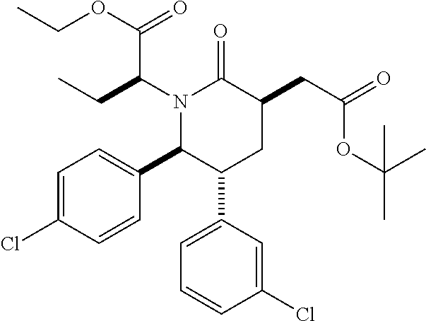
N1(C(CC)C(OCC)=O)C(C2=CC=C(Cl)C=C2)C(C2=CC=CC(Cl)=C2)CC(CC(=O)OC(C)(C)C)C1=O
